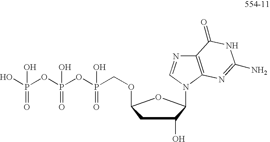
C1C(O)C(N2C3=C(N=C2)C(=O)NC(N)=N3)OC1OCP(=O)(OP(OP(O)(=O)O)(=O)O)O
